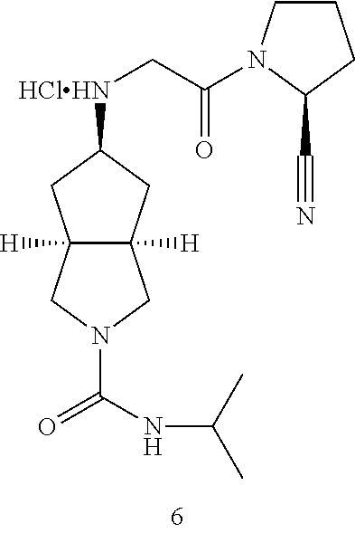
C12([H])C([H])(CC([HClHN]CC(=O)N3CCCC3C#N)C1)CN(C(=O)NC(C)C)C2
